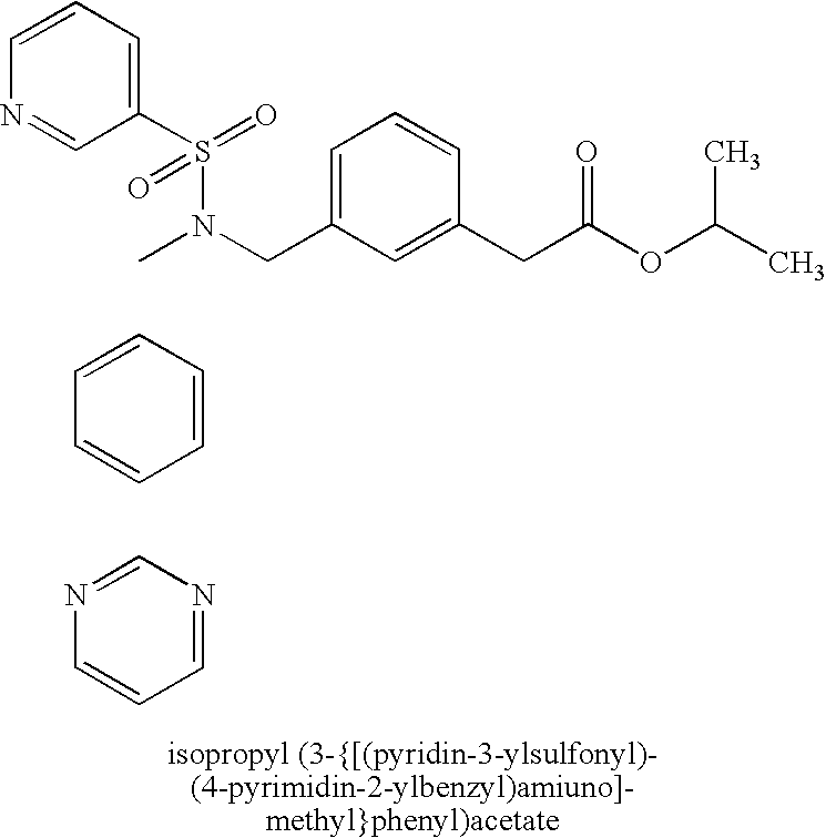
C1=CC=C(S(=O)(=O)N(C)CC2=CC=CC(CC(OC(C)C)=O)=C2)C=N1.C1=NC=CC=N1.C1=CC=CC=C1
